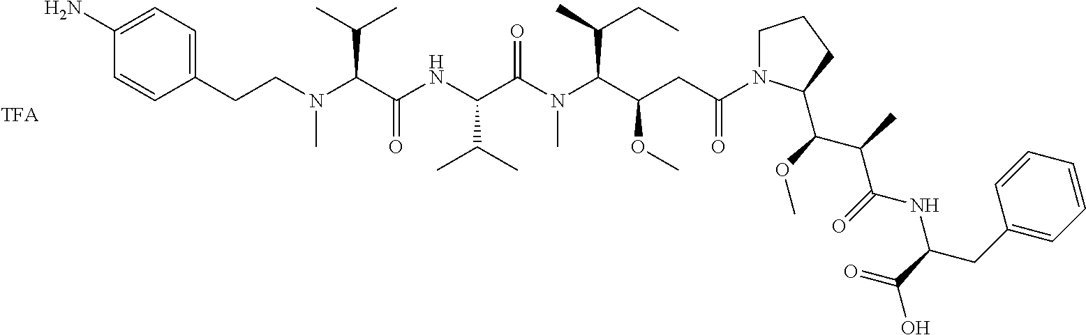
C1(N)=CC=C(CCN(C(C(NC(C(N(C(C(CC(=O)N2CCCC2C(OC)C(C)C(=O)NC(CC2=CC=CC=C2)C(O)=O)OC)C(C)CC)C)=O)C(C)C)=O)C(C)C)C)C=C1
